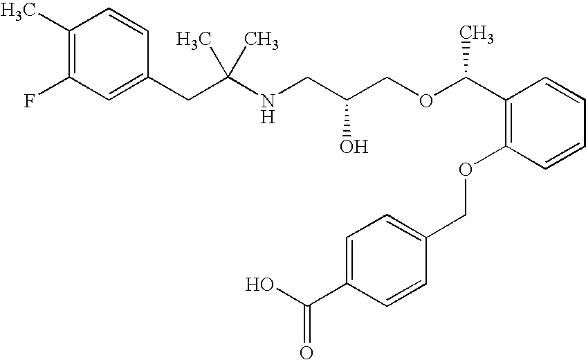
C1(CC(NCC(COC(C2=C(OCC3=CC=C(C(O)=O)C=C3)C=CC=C2)C)O)(C)C)=CC(F)=C(C)C=C1
